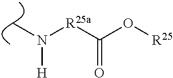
[R25a](C(O[R25])=O)N(C)[H]
